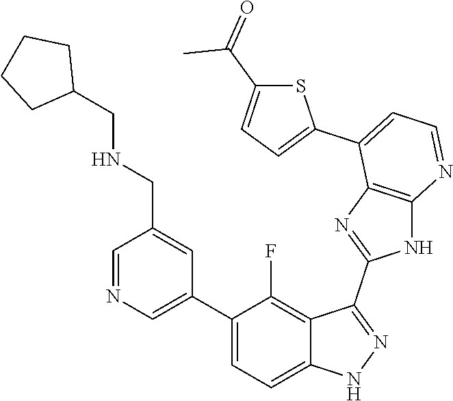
C1=NC=C(C2=CC=C3C(=C2F)C(C2=NC4=C(N2)N=CC=C4C2=CC=C(C(=O)C)S2)=NN3)C=C1CNCC1CCCC1
